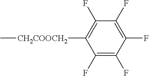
C1(F)=C(F)C(F)=C(F)C(F)=C1[CH2COOCH2]C
